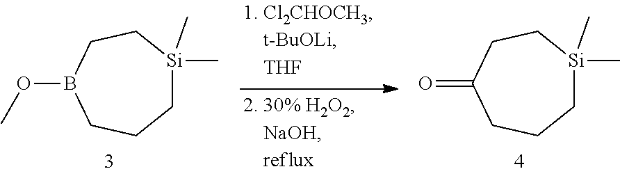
[Si]1(C)(C)CCCB(OC)CC1.[Si]1(C)(C)CCCC(=O)CC1
